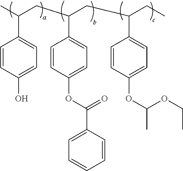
C1=CC(O)=CC=C1C(C)CC(CC(CC)C1=CC=C(OC(C)OCC)C=C1)C1=CC=C(OC(C2=CC=CC=C2)=O)C=C1
